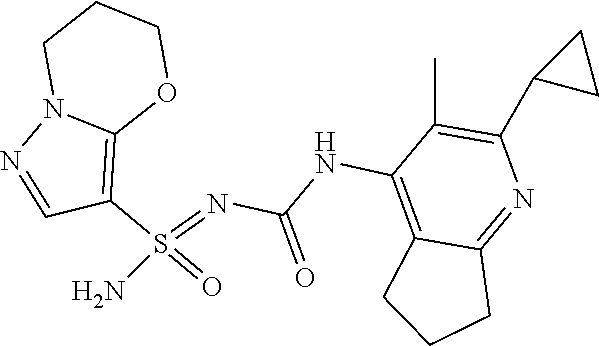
C1(S(=O)(=NC(NC2=C3C(=NC(C4CC4)=C2C)CCC3)=O)N)=C2OCCCN2N=C1
